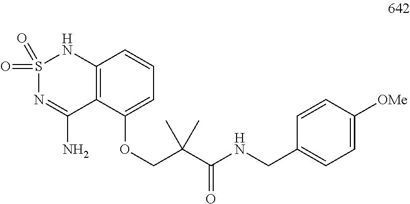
S1(=O)(=O)N=C(N)C2=C(N1)C=CC=C2OCC(C(NCC1=CC=C([OMe])C=C1)=O)(C)C
